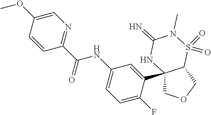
C12(C3=CC(NC(C4=NC=C(OC)C=C4)=O)=CC=C3F)COCC1S(=O)(=O)N(C)C(=N)N2
